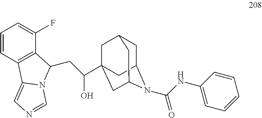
C1C2CC3(C(CC4C5=C(C=CC=C5F)C5=CN=CN54)O)CC1CC(C3)N2C(NC1=CC=CC=C1)=O
